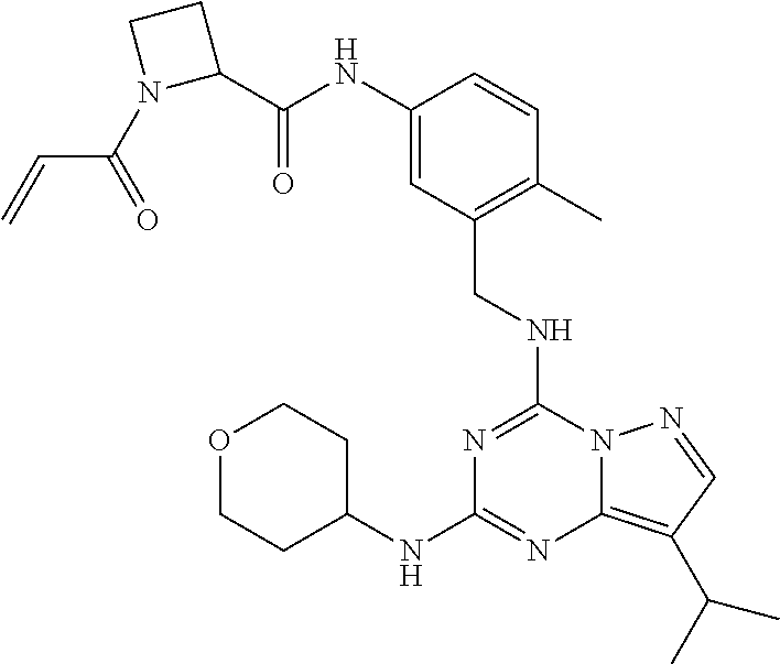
C1(C(NC2=CC(CNC3=NC(NC4CCOCC4)=NC4=C(C(C)C)C=NN34)=C(C)C=C2)=O)CCN1C(=O)C=C
